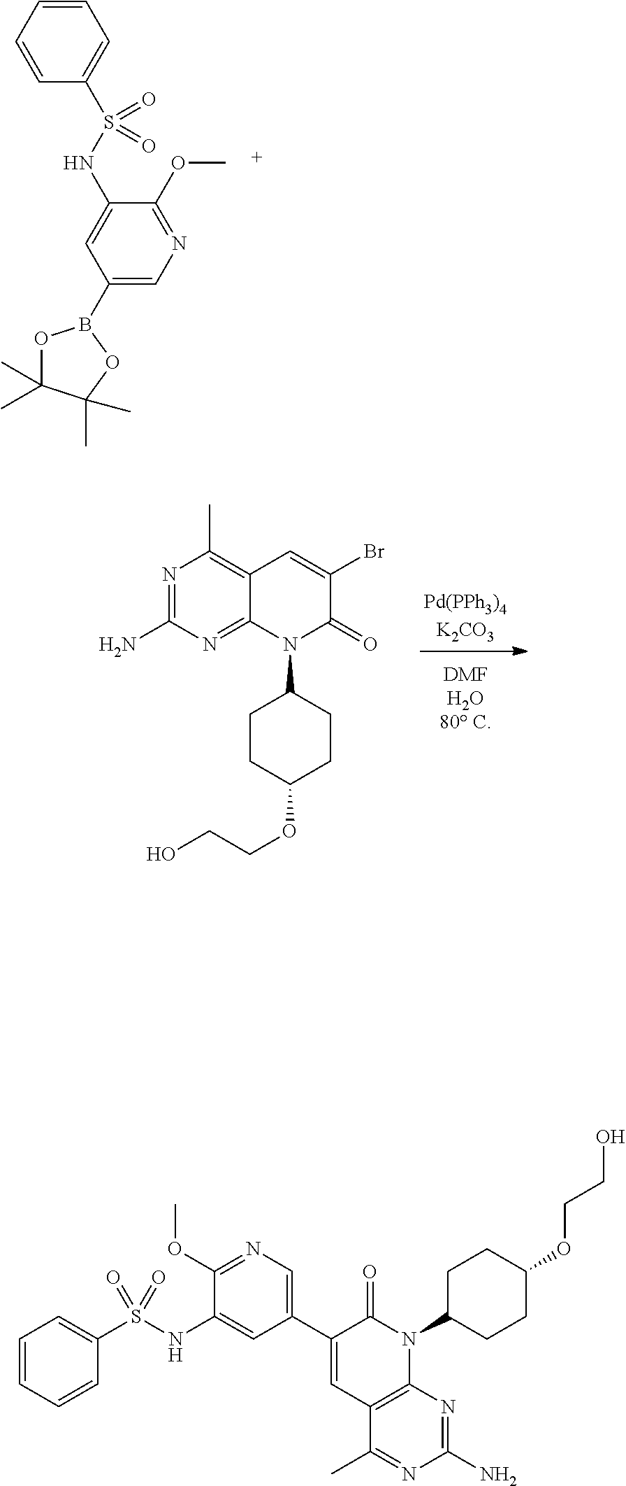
C1(OC)=NC=C(B2OC(C)(C)C(C)(C)O2)C=C1NS(C1=CC=CC=C1)(=O)=O.N1=C(N)N=C2C(=C1C)C=C(Br)C(=O)N2C1CCC(OCCO)CC1.C1(C2=CN=C(OC)C(NS(=O)(=O)C3=CC=CC=C3)=C2)=CC2=C(N(C3CCC(OCCO)CC3)C1=O)N=C(N)N=C2C
